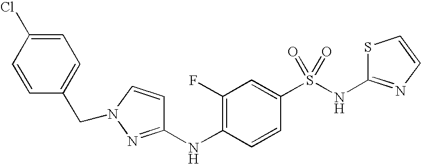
C1=C(Cl)C=CC(CN2N=C(NC3=C(F)C=C(S(NC4=NC=CS4)(=O)=O)C=C3)C=C2)=C1
